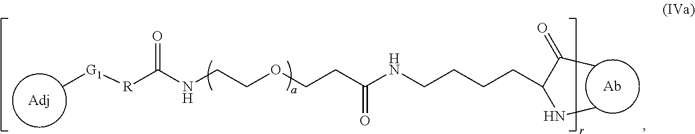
[Adj].[Ab].C[G1][R]C(NCCOCCC(NCCCCC(C(=O)C)NC)=O)=O
